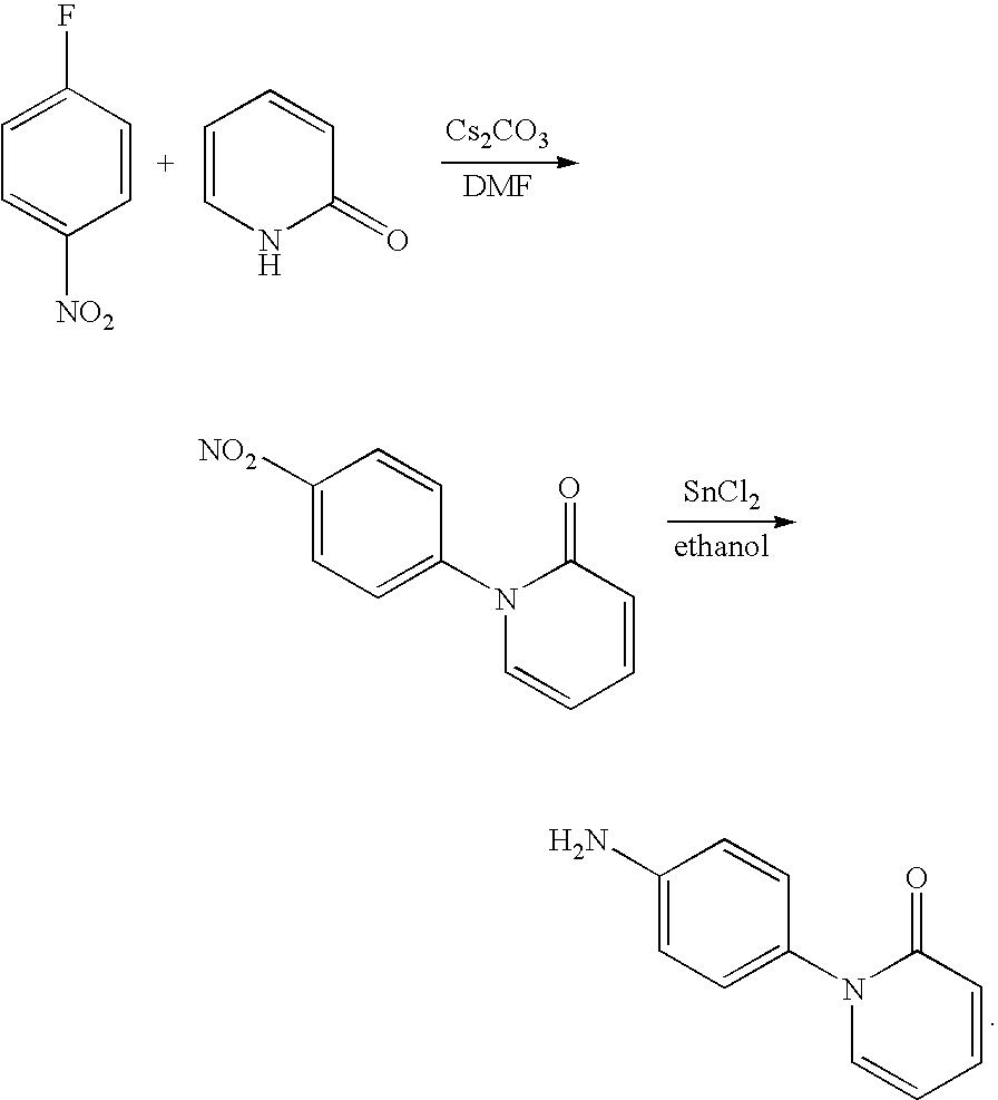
C1=C(F)C=CC([NO2])=C1.C1=CNC(=O)C=C1.[Cs2CO3].C1(N)=CC=C(N2C=CC=CC2=O)C=C1.C1([NO2])=CC=C(N2C=CC=CC2=O)C=C1.[SnCl2]
